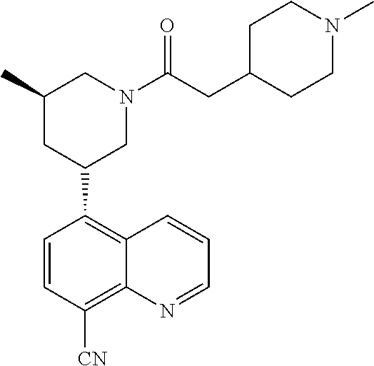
C1=CC([CN])=C2C(=C1C1CN(C(=O)CC3CCN(C)CC3)CC(C)C1)C=CC=N2
